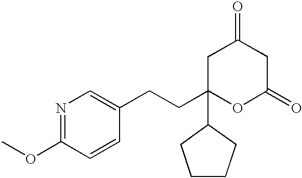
C1C(CCC2=CN=C(OC)C=C2)(C2CCCC2)OC(=O)CC1=O
